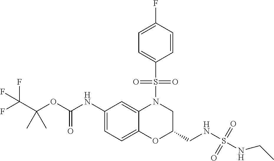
C1(NC(OC(C(F)(F)F)(C)C)=O)=CC=C2C(=C1)N(S(C1=CC=C(F)C=C1)(=O)=O)CC(CNS(=O)(NCC)=O)O2
